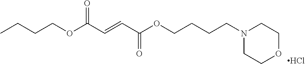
N1(CCCCOC(C=CC(OCCCC)=O)=O)CCOCC1.Cl
